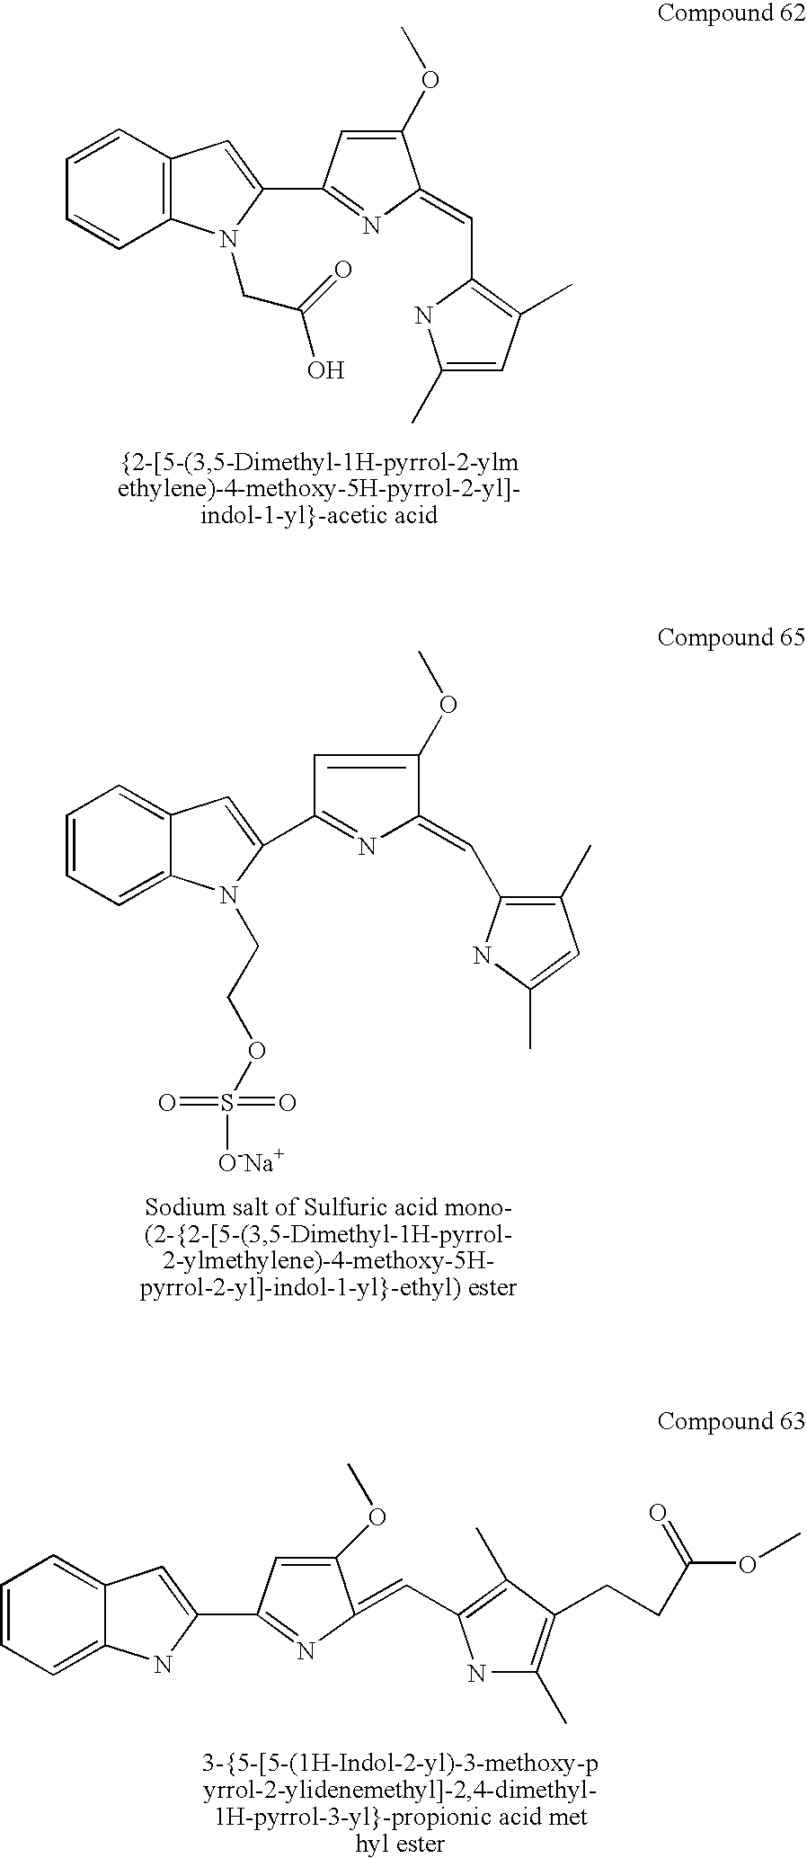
C12=C(C=CC=C1)C=C(C1=NC(=CC3=C(C)C=C(C)N3)C(OC)=C1)N2CC(O)=O.C12=CC=CC=C1C=C(C1=NC(=CC3=C(C)C=C(C)N3)C(OC)=C1)N2CCOS(=O)(=O)[O-Na+].C12=CC=CC=C1C=C(C1=NC(=CC3=C(C)C(CCC(=O)OC)=C(C)N3)C(OC)=C1)N2
